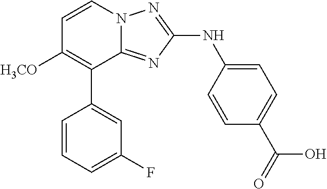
C1(C2=C([H3CO])C=CN3C2=NC(NC2=CC=C(C(=O)O)C=C2)=N3)=CC(F)=CC=C1
